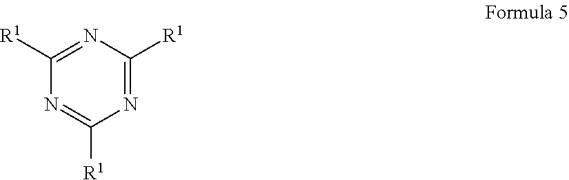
N1=C([R1])N=C([R1])N=C1[R1]
